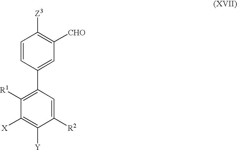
C1([R1])=C(C2=CC([CHO])=C([Z3])C=C2)C=C([R2])C([Y])=C1[X]
